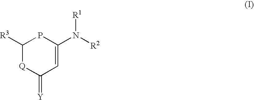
C1([R3])[Q]C(=[Y])C=C(N([R2])[R1])P1
